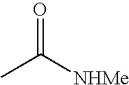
CC([NHMe])=O
